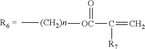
C[(CH2)n][OC](C(=C)[R7])=O
